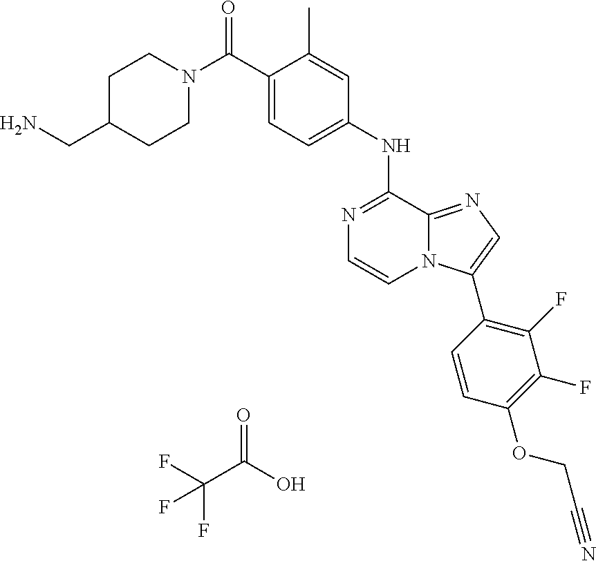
N1=C(NC2=CC=C(C(N3CCC(CN)CC3)=O)C(C)=C2)C2=NC=C(C3=C(F)C(F)=C(OCC#N)C=C3)N2C=C1.O=C(C(F)(F)F)O
